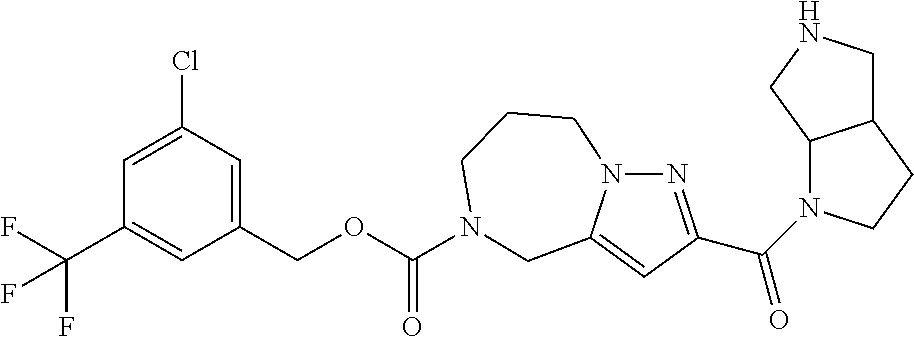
N1=C(C(=O)N2C3C(CC2)CNC3)C=C2N1CCCN(C(OCC1=CC(Cl)=CC(C(F)(F)F)=C1)=O)C2
